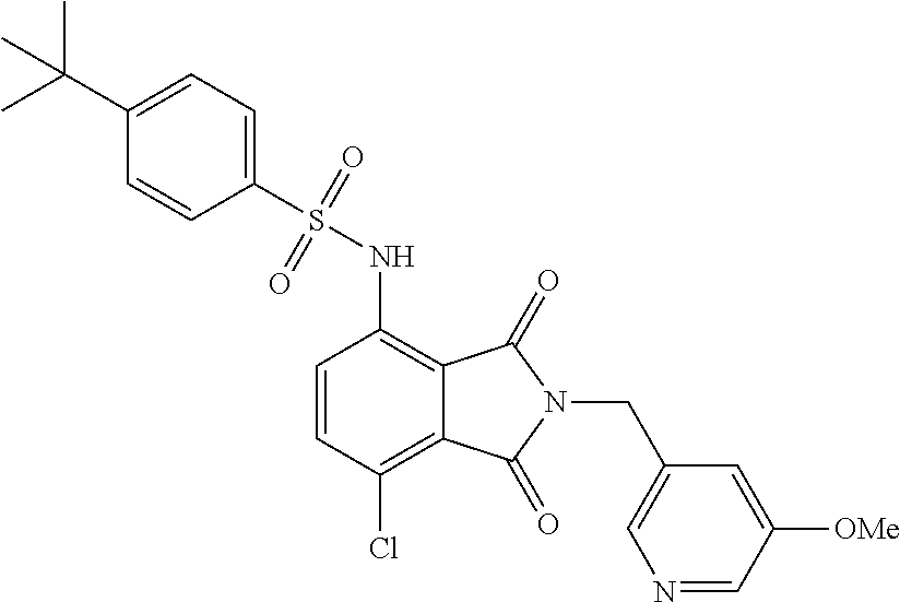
C1=CC(Cl)=C2C(=C1NS(C1=CC=C(C(C)(C)C)C=C1)(=O)=O)C(=O)N(CC1=CN=CC([OMe])=C1)C2=O
